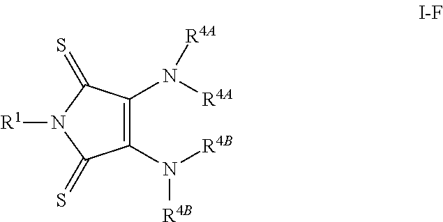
C1(N([R4B])[R4B])=C(N([R4A])[R4A])C(=S)N([R1])C1=S
